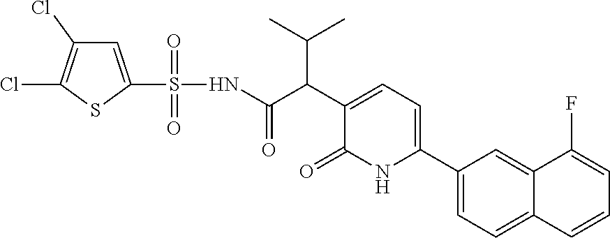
C1(C2=CC=C(C(C(NS(=O)(=O)C3=CC(Cl)=C(Cl)S3)=O)C(C)C)C(=O)N2)=CC=C2C(=C1)C(F)=CC=C2
